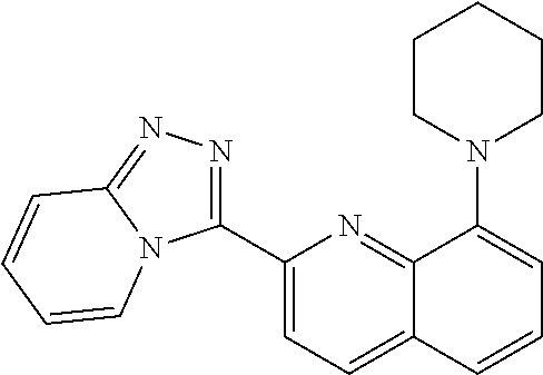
C1(C2=NN=C3N2C=CC=C3)=CC=C2C(=N1)C(N1CCCCC1)=CC=C2
